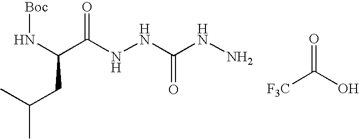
[Boc]NC(C(NNC(NN)=O)=O)CC(C)C.[F3C]C(O)=O
